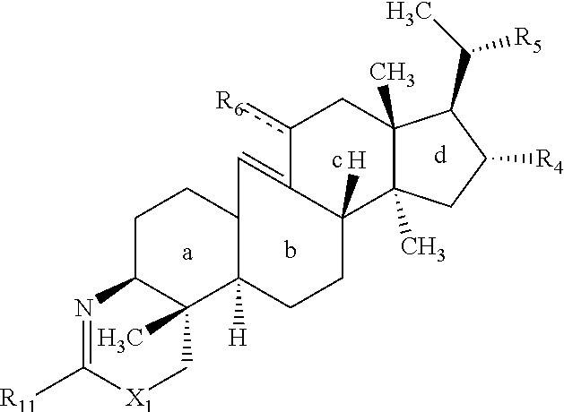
C1C2C(C)(C3([H])C(C1)C=C1C([H])(CC3)C3(C)C(C)(Cc1[R6])C(C(C)[R5])C([R4])C3)C[X1]C([R11])=N2
